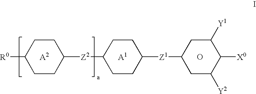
O.[A1].[A2].[R0]C1CCC([Z2]C2CCC([Z1]C3CC([Y2])C([X0])C([Y1])C3)CC2)CC1
